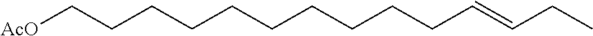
C(CCCCCC=CCC)CCCC[AcO]
